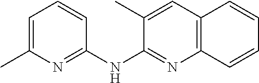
C1=C(C)N=C(NC2=NC3=C(C=C2C)C=CC=C3)C=C1
